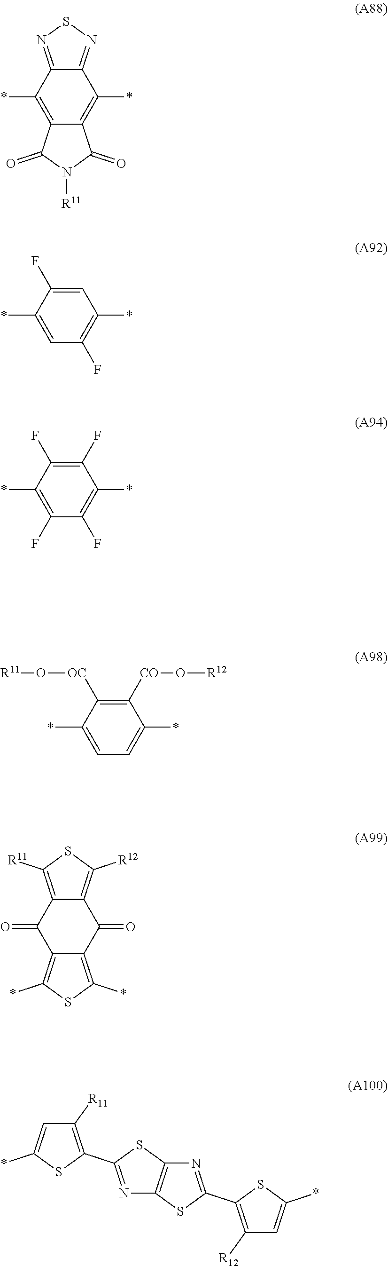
C12=NSN=C1C(*)=C1C(=C2*)C(=O)N([R11])C1=O.C1=C(F)C(*)=CC(F)=C1*.C1(F)=C(F)C(*)=C(F)C(F)=C1*.C1([CO]O[R12])=C([OC]O[R11])C(*)=CC=C1*.C12=C([R12])SC([R11])=C1C(=O)C1=C(*)SC(*)=C1C2=O.C1=C(*)SC(C2=NC3=C(S2)N=C(C2=C([R12])C=C(*)S2)S3)=C1[R11]
